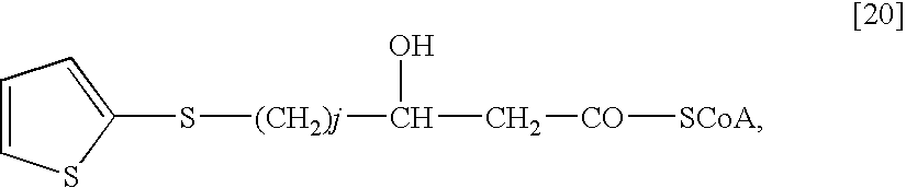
C1(S[(CH2)j]C(C[CO][SCoA])O)=CC=CS1
